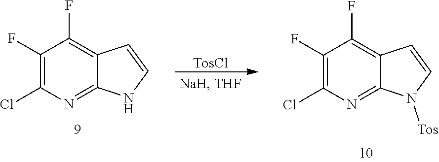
C1(F)=C(Cl)N=C2C(=C1F)C=CN2.C1(F)=C(Cl)N=C2C(=C1F)C=CN2[Tos].[TosCl]
